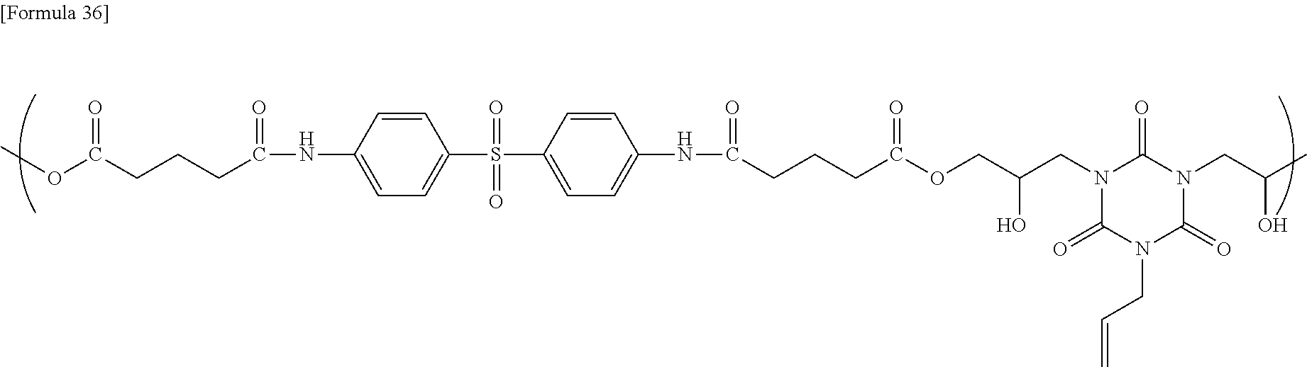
N(C(CCCC(OCC(CN1C(=O)N(CC=C)C(=O)N(CC(C)O)C1=O)O)=O)=O)C1=CC=C(S(C2=CC=C(NC(=O)CCCC(OC)=O)C=C2)(=O)=O)C=C1
